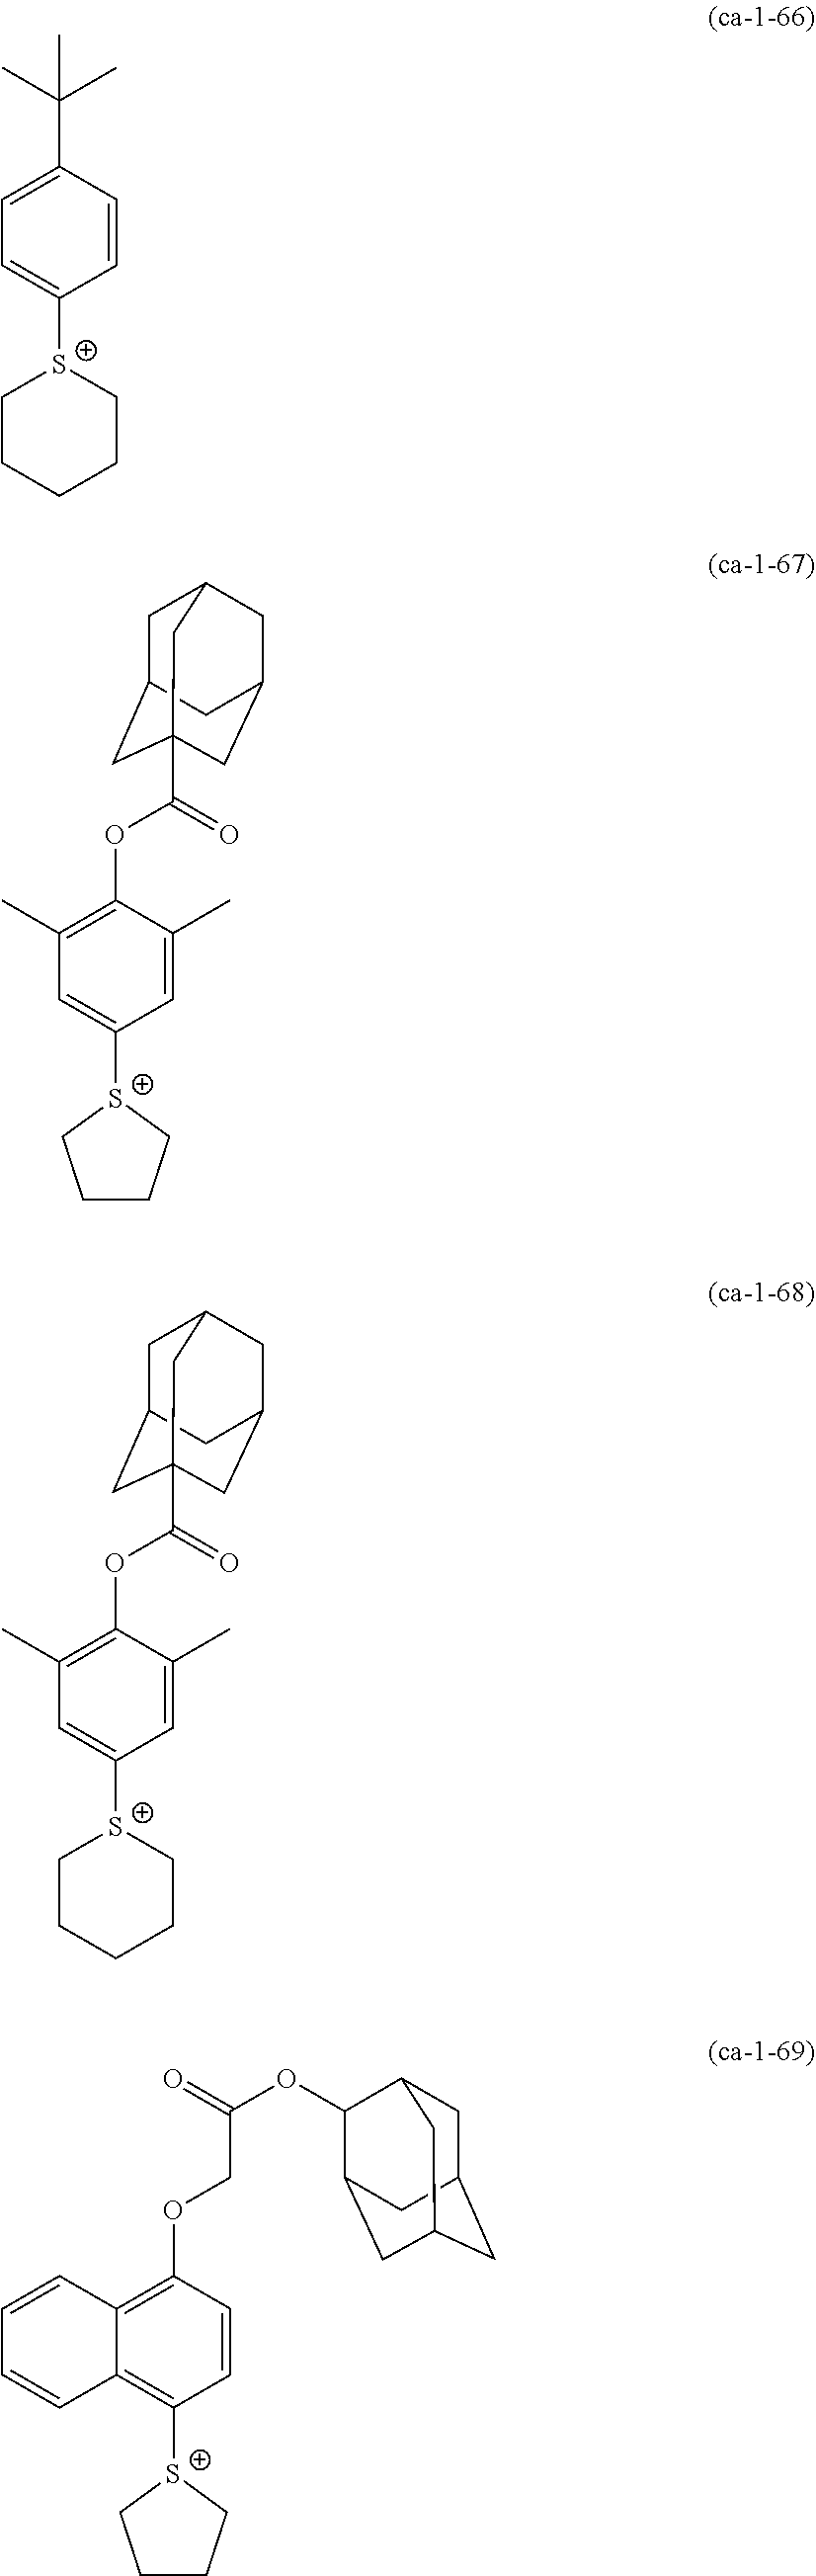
[S+]1(C2=CC=C(C(C)(C)C)C=C2)CCCCC1.[S+]1(C2=CC(C)=C(OC(=O)C34CC5CC(CC(C3)C5)C4)C(C)=C2)CCCC1.[S+]1(C2=CC(C)=C(OC(=O)C34CC5CC(CC(C3)C5)C4)C(C)=C2)CCCCC1.[S+]1(C2=C3C(=C(OCC(OC4C5CC6CC(CC4C6)C5)=O)C=C2)C=CC=C3)CCCC1
